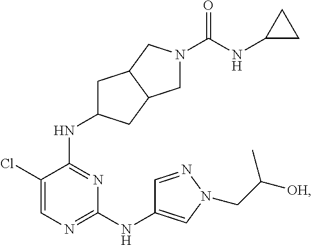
N1=C(NC2CC3C(C2)CN(C(=O)NC2CC2)C3)C(Cl)=CN=C1NC1=CN(CC([OH])C)N=C1
